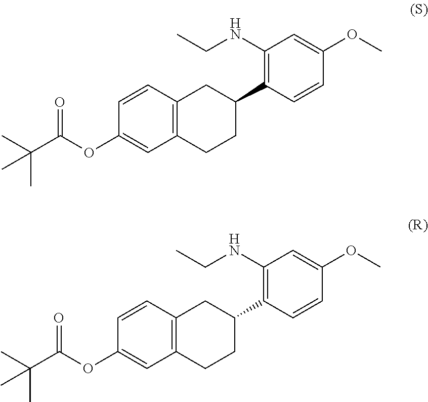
C1=CC2=C(C=C1OC(C(C)(C)C)=O)CCC(C1=C(NCC)C=C(OC)C=C1)C2.C1=CC2=C(C=C1OC(C(C)(C)C)=O)CCC(C1=C(NCC)C=C(OC)C=C1)C2
